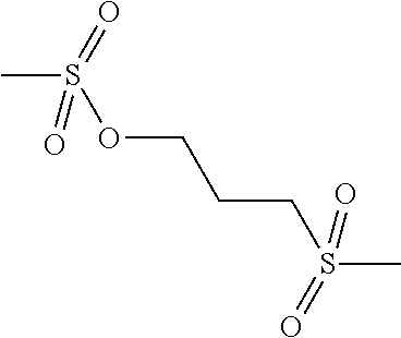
CS(OCCCS(C)(=O)=O)(=O)=O
